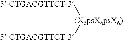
[(X6psX6psX6)]([5-CTGACGTTCT-3])[5-CTGACGTTCT-3]
